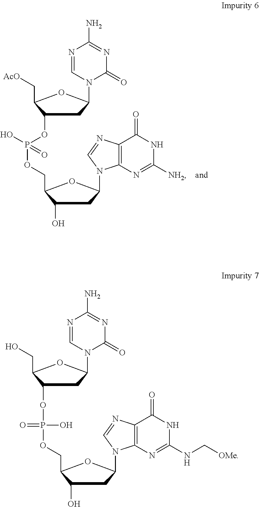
C1(OP(OCC2C(O)CC(N3C4=C(C(=O)NC(NC[OMe])=N4)N=C3)O2)(O)=O)CC(N2C=NC(N)=NC2=O)OC1CO.C1(OP(OCC2C(O)CC(N3C4=C(C(=O)NC([NH2])=N4)N=C3)O2)(O)=O)CC(N2C=NC(N)=NC2=O)OC1C[AcO]
